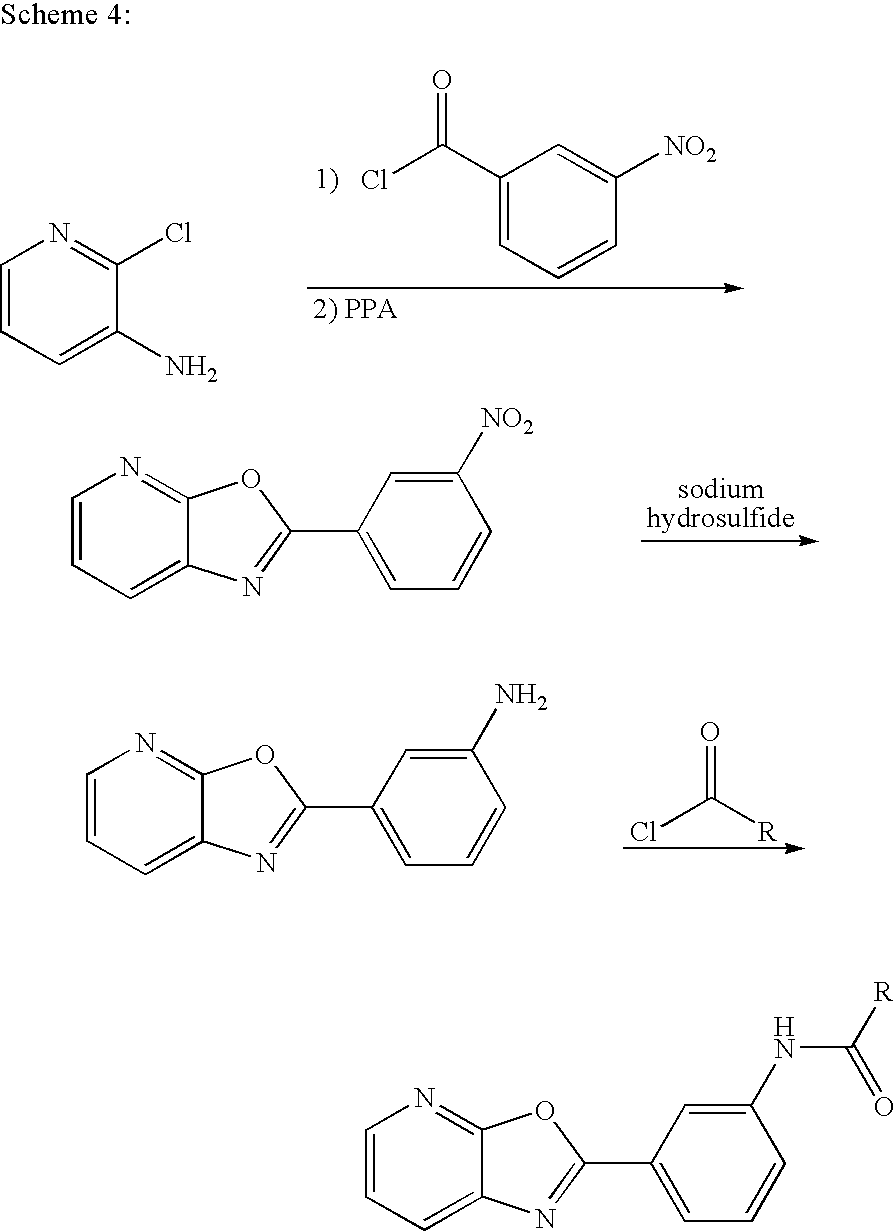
C1=CC=C2C(=N1)OC(C1=CC=CC([NO2])=C1)=N2.ClC([R])=O.C1=CC=C2C(=N1)OC(C1=CC=CC(N)=C1)=N2.C1=CC=C(N)C(Cl)=N1.C1(C(Cl)=O)=CC=CC([NO2])=C1.C1=CC=C2C(=N1)OC(C1=CC=CC(NC([R])=O)=C1)=N2
